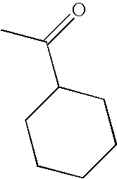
C1(C(=O)C)CCCCC1
